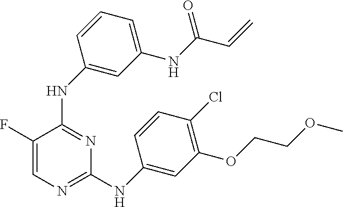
C1=C(F)C(NC2=CC(NC(=O)C=C)=CC=C2)=NC(NC2=CC(OCCOC)=C(Cl)C=C2)=N1
